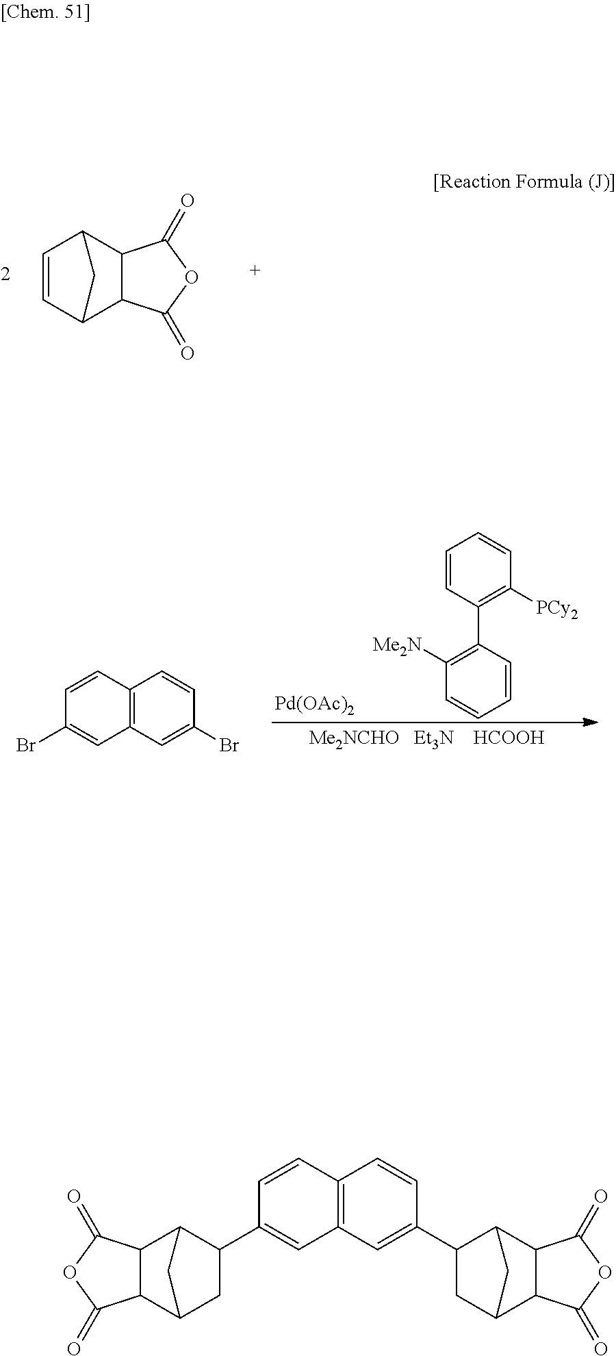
C1=CC2C3C(C1C2)C(=O)OC3=O.C1=CC2=C(C=C1Br)C=C(Br)C=C2.C1=CC(C2=C([Me2N])C=CC=C2)=C([PCy2])C=C1.[Pd(OAc)2].C1C2C3C(C(C2)C1C1=CC2=C(C=C1)C=CC(C1C4C5C(C(C1)C4)C(=O)OC5=O)=C2)C(=O)OC3=O
